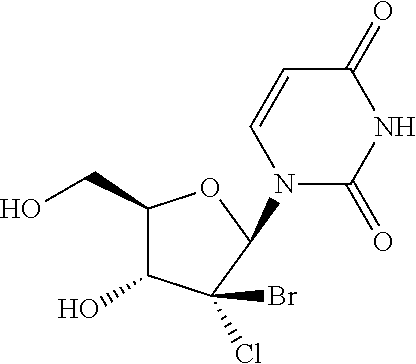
C1(CO)C(O)C(Cl)(Br)C(N2C(=O)NC(=O)C=C2)O1
